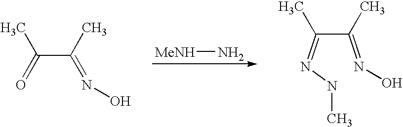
[MeNH]N.CC(=O)C(C)=NO.CC(C(C)=NO)=NNC
